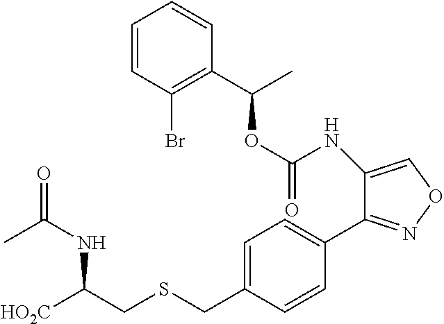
O(C(NC1=CON=C1C1=CC=C(CSCC([HO2C])NC(=O)C)C=C1)=O)C(C1=C(Br)C=CC=C1)C
